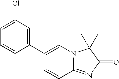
C12=NC(=O)C(C)(C)N1C=C(C1=CC(Cl)=CC=C1)C=C2
